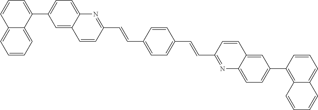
C1=C2C(=CC=C1C1=CC=CC3=CC=CC=C13)N=C(C=CC1=CC=C(C=CC3=NC4=CC=C(C5=C6C(=CC=C5)C=CC=C6)C=C4C=C3)C=C1)C=C2
